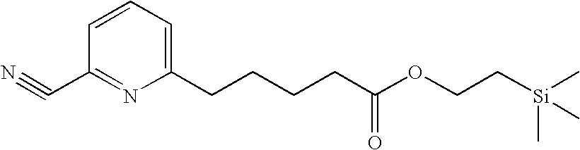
C1=CC=C(CCCCC(OCC[Si](C)(C)C)=O)N=C1C#N
